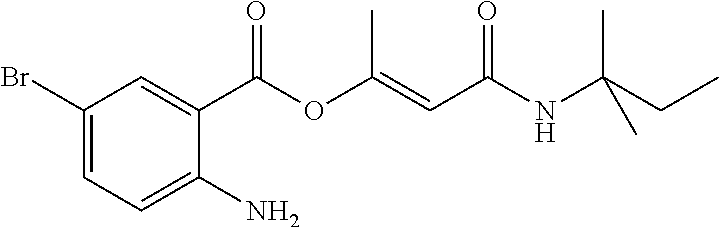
C1(Br)=CC=C(N)C(C(OC(=CC(NC(CC)(C)C)=O)C)=O)=C1
